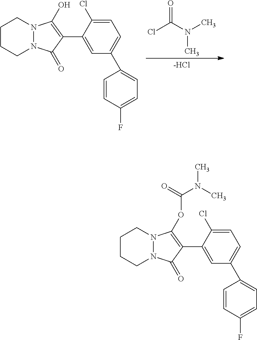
C1CCN2N(C1)C(OC(N(C)C)=O)=C(C1=CC(C3=CC=C(F)C=C3)=CC=C1Cl)C2=O.C1CCN2N(C1)C(O)=C(C1=CC(C3=CC=C(F)C=C3)=CC=C1Cl)C2=O.O=C(N(C)C)Cl.[-HCl]
